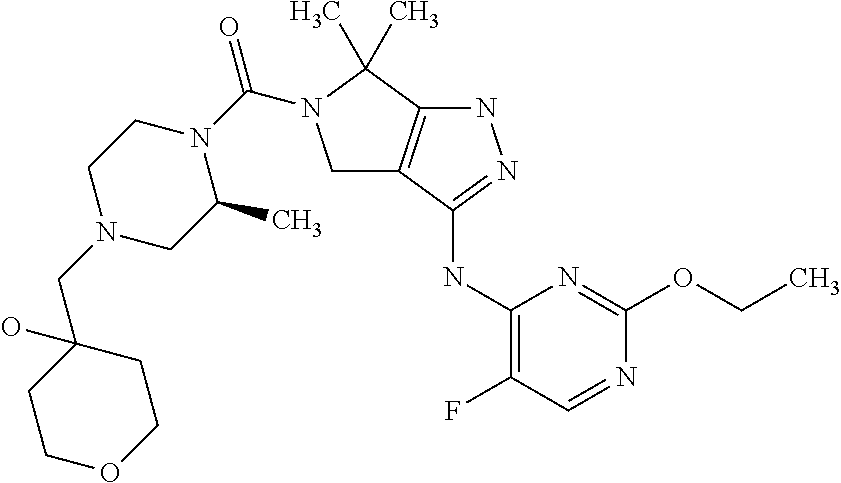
C1(NC2=NNC3=C2CN(C(N2CCN(CC4(O)CCOCC4)CC2C)=O)C3(C)C)=C(F)C=NC(OCC)=N1
